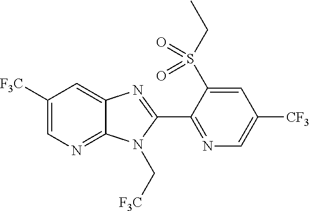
C1([F3C])=CN=C2C(=C1)N=C(C1=NC=C([CF3])C=C1S(CC)(=O)=O)N2C[F3C]
